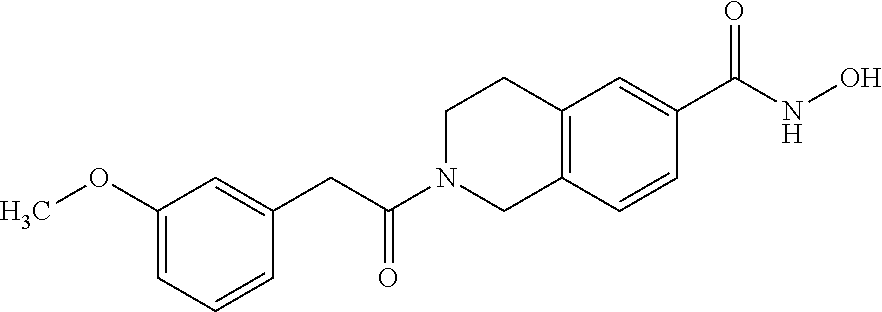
C1(OC)=CC=CC(CC(N2CC3=C(CC2)C=C(C(NO)=O)C=C3)=O)=C1
